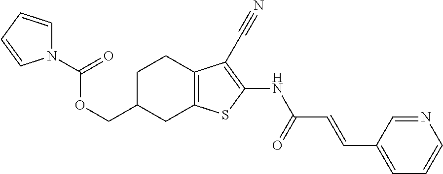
C(C1CC2=C(CC1)C(C#N)=C(NC(C=CC1=CC=CN=C1)=O)S2)OC(=O)N1C=CC=C1
